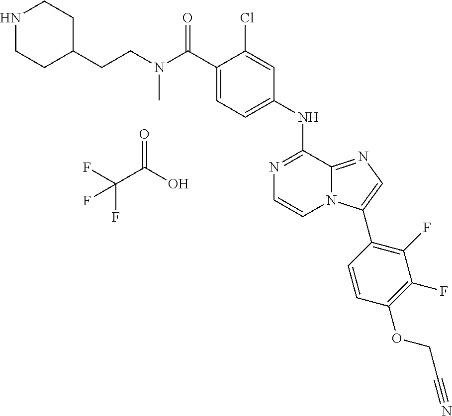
C1(NC2=NC=CN3C2=NC=C3C2=C(F)C(F)=C(OCC#N)C=C2)=CC=C(C(N(CCC2CCNCC2)C)=O)C(Cl)=C1.O=C(O)C(F)(F)F
